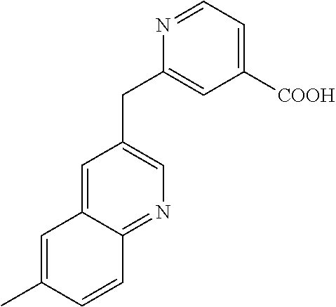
C1=C2C(=NC=C1CC1=CC([COOH])=CC=N1)C=CC(C)=C2
